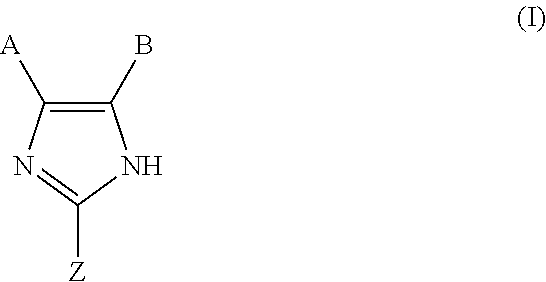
C1(B)=C([A])N=C([Z])N1
